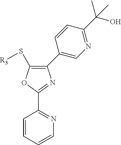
C1(S[R3])=C(C2=CN=C(C(O)(C)C)C=C2)N=C(C2=NC=CC=C2)O1
